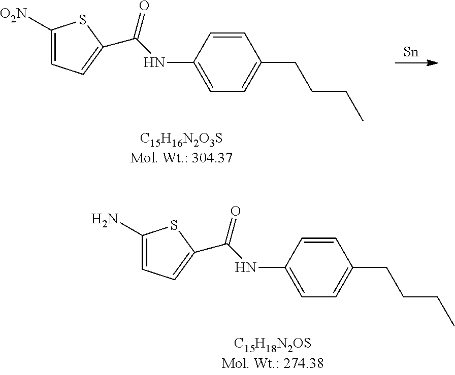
C1(N)=CC=C(C(NC2=CC=C(CCCC)C=C2)=O)S1.C1([O2N])=CC=C(C(NC2=CC=C(CCCC)C=C2)=O)S1.[Sn]
